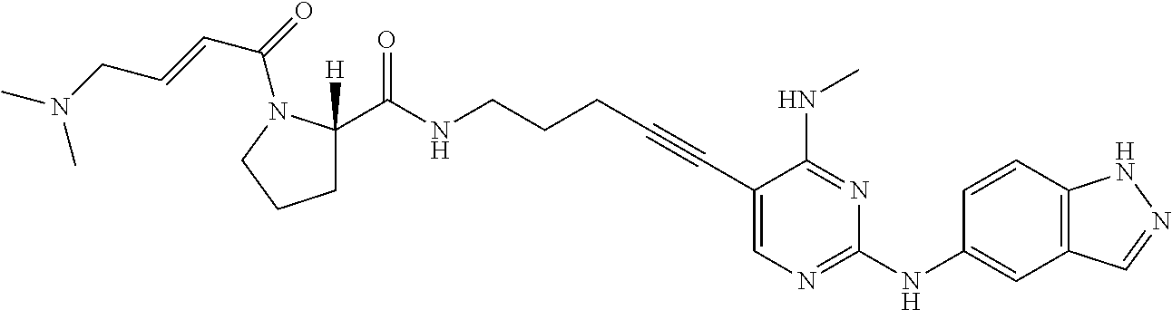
C1(C#CCCCNC(=O)C2([H])CCCN2C(=O)C=CCN(C)C)=CN=C(NC2=CC3=C(C=C2)NN=C3)N=C1NC
